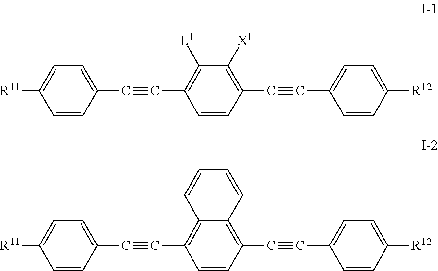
C1=CC(C#CC2=C([L1])C([X1])=C(C#CC3=CC=C([R12])C=C3)C=C2)=CC=C1[R11].C1=CC(C#CC2=C3C(=C(C#CC4=CC=C([R12])C=C4)C=C2)C=CC=C3)=CC=C1[R11]
